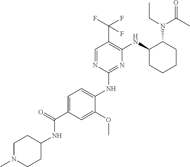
C1(NC2=CC=C(C(=O)NC3CCN(C)CC3)C=C2OC)=NC(NC2CCCCC2N(C(=O)C)CC)=C(C(F)(F)F)C=N1
